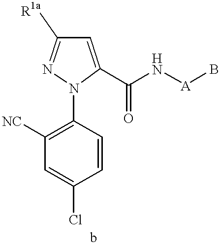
C1=CC(N2C(C(N[A]B)=O)=CC([R1a])=N2)=C([NC])C=C1Cl
